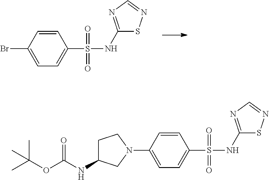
C1=CC(Br)=CC=C1S(NC1=NC=NS1)(=O)=O.C1=CC(N2CCC(NC(OC(C)(C)C)=O)C2)=CC=C1S(NC1=NC=NS1)(=O)=O
